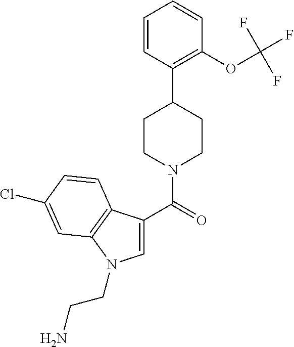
C1(C(=O)N2CCC(C3=C(OC(F)(F)F)C=CC=C3)CC2)=CN(CCN)C2=C1C=CC(Cl)=C2
